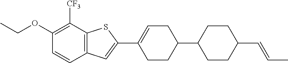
C1(OCC)=C([CF3])C2=C(C=C1)C=C(C1=CCC(C3CCC(C=CC)CC3)CC1)S2
